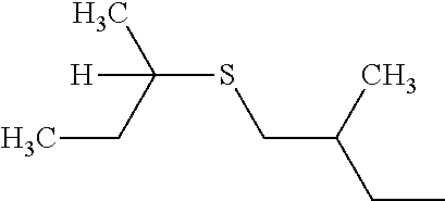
C(SC(C)([H])CC)C(CC)C
